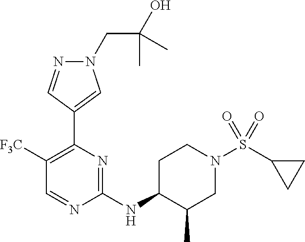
N1(CC(O)(C)C)N=CC(C2=C([F3C])C=NC(NC3CCN(S(=O)(=O)C4CC4)CC3C)=N2)=C1
